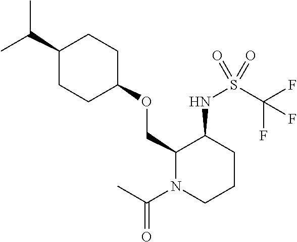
C(C)(C)C1CCC(OCC2N(C(C)=O)CCCC2NS(C(F)(F)F)(=O)=O)CC1
